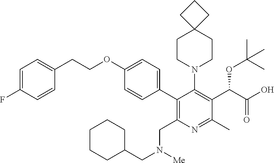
C1(OCCC2=CC=C(F)C=C2)=CC=C(C2=C(CN(CC3CCCCC3)[Me])N=C(C)C(C(C(O)=O)OC(C)(C)C)=C2N2CCC3(CC2)CCC3)C=C1
